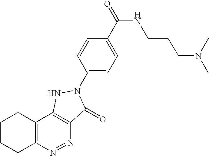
C12=C(N=NC3=C1NN(C1=CC=C(C(=O)NCCCN(C)C)C=C1)C3=O)CCCC2
